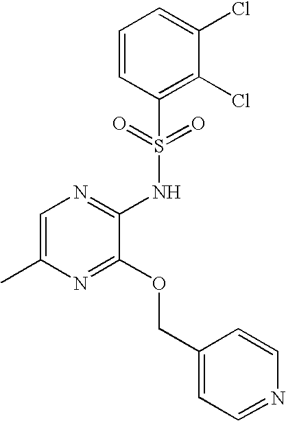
C1=C(C)N=C(OCC2=CC=NC=C2)C(NS(C2=C(Cl)C(Cl)=CC=C2)(=O)=O)=N1
